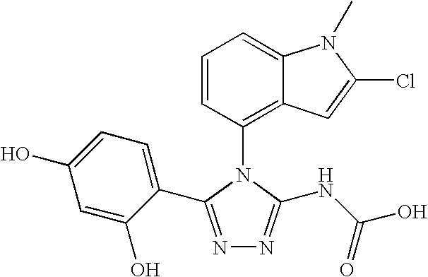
N1=C(C2=CC=C(O)C=C2O)N(C2=C3C(=CC=C2)N(C)C(Cl)=C3)C(NC(O)=O)=N1
